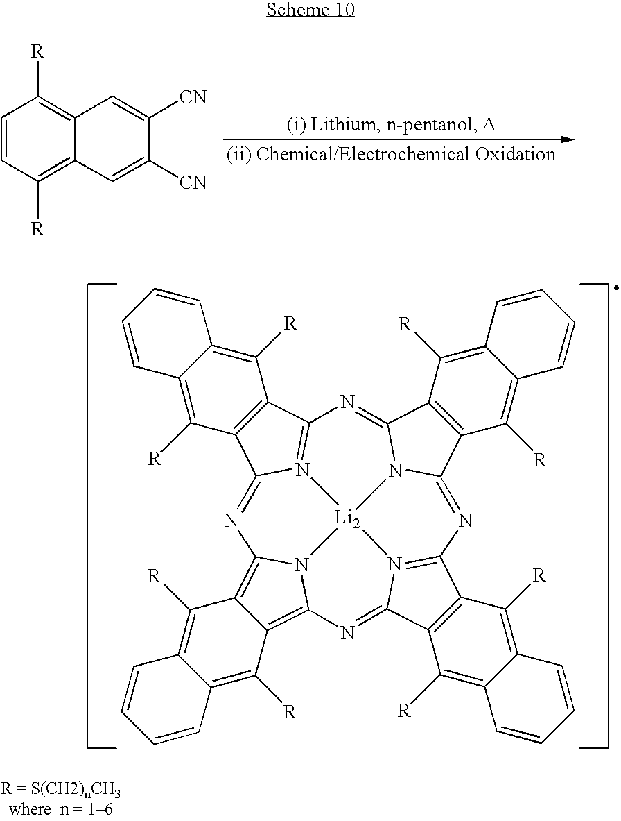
C1=CC([R])=C2C(=C1[R])C=C([CN])C([CN])=C2.C12=C([R])C3=C(C([R])=C1C=CC=C2)C1=N2C3=NC3=C4C([R])=C5C(=C([R])C4=C4N3[Li2]23N2=C(C6=C(C([R])=C7C(=C6[R])C=CC=C7)C2=N4)N=C2C4=C(C([R])=C6C(=C4[R])C=CC=C6)C(=N1)N23)C=CC=C5
